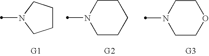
C1CCN(C)C1.N1(C)CCCCC1.N1(C)CCOCC1
